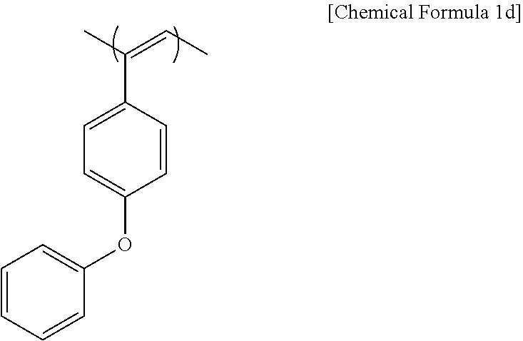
C(C1=CC=C(OC2=CC=CC=C2)C=C1)(C)=CC
